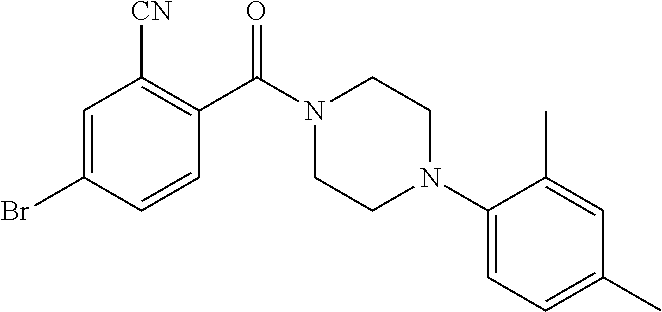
C1=C(Br)C=CC(C(N2CCN(C3=CC=C(C)C=C3C)CC2)=O)=C1[CN]
